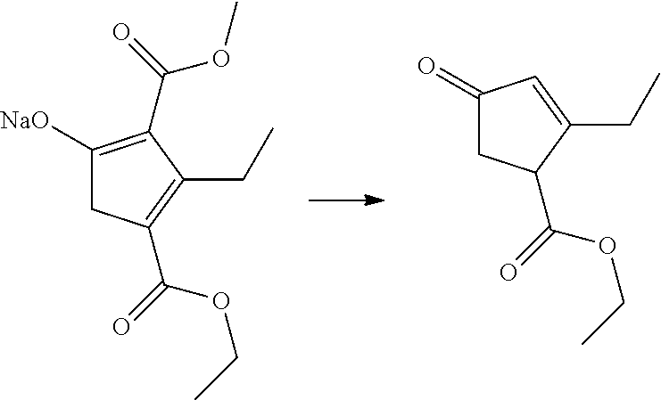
C1([NaO])=C(C(OC)=O)C(CC)=C(C(=O)OCC)C1.C1(=O)CC(C(=O)OCC)C(CC)=C1
